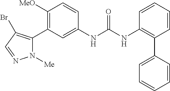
C1([MeO])=C(C2=C(Br)C=NN2[Me])C=C(NC(NC2=C(C3=CC=CC=C3)C=CC=C2)=O)C=C1
